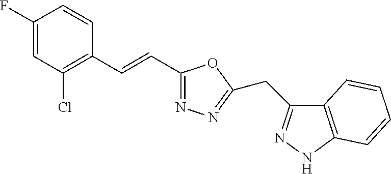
C1(F)=CC(Cl)=C(C=CC2=NN=C(CC3=NNC4=C3C=CC=C4)O2)C=C1
